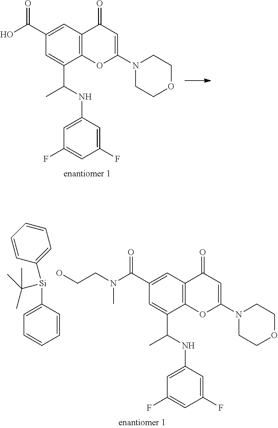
C1=CC=CC([Si](C2=CC=CC=C2)C(C)(C)C)=C1.N(C(C1=CC2=C(C(C(NC3=CC(F)=CC(F)=C3)C)=C1)OC(N1CCOCC1)=CC2=O)=O)(CCO)C.OC(C1=CC2=C(C(C(NC3=CC(F)=CC(F)=C3)C)=C1)OC(N1CCOCC1)=CC2=O)=O
